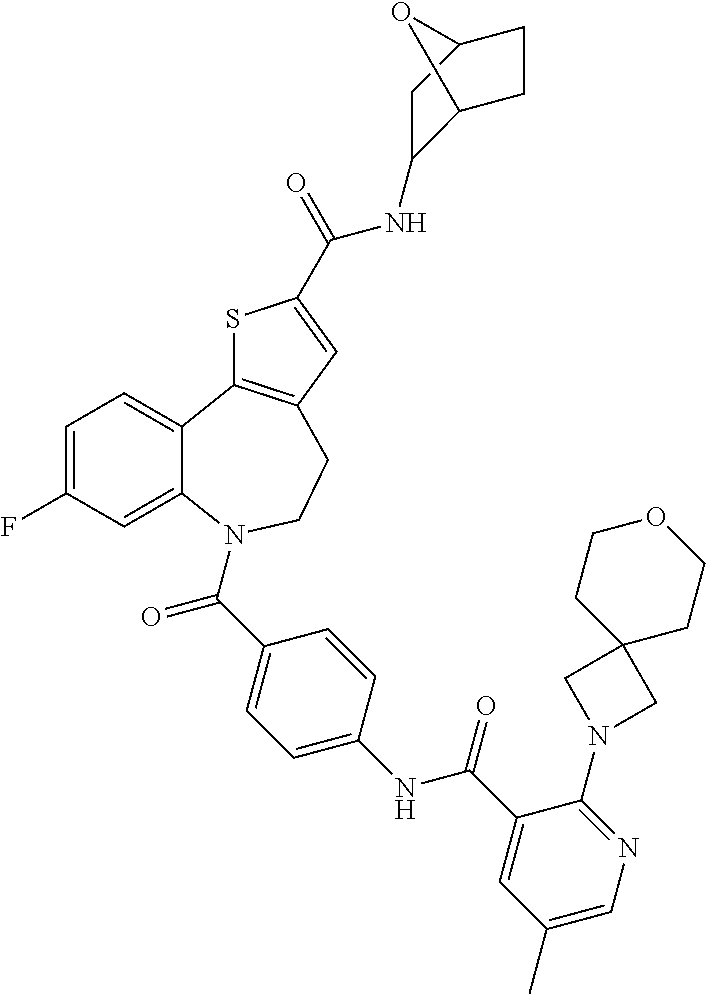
C1=C(F)C=C2C(=C1)C1=C(CCN2C(C2=CC=C(NC(C3=CC(C)=CN=C3N3CC4(C3)CCOCC4)=O)C=C2)=O)C=C(C(=O)NC2C3CCC(C2)O3)S1
